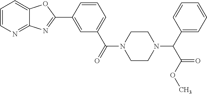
C1=C(C2=NC3=NC=CC=C3O2)C=CC=C1C(=O)N1CCN(C(C2=CC=CC=C2)C(OC)=O)CC1
